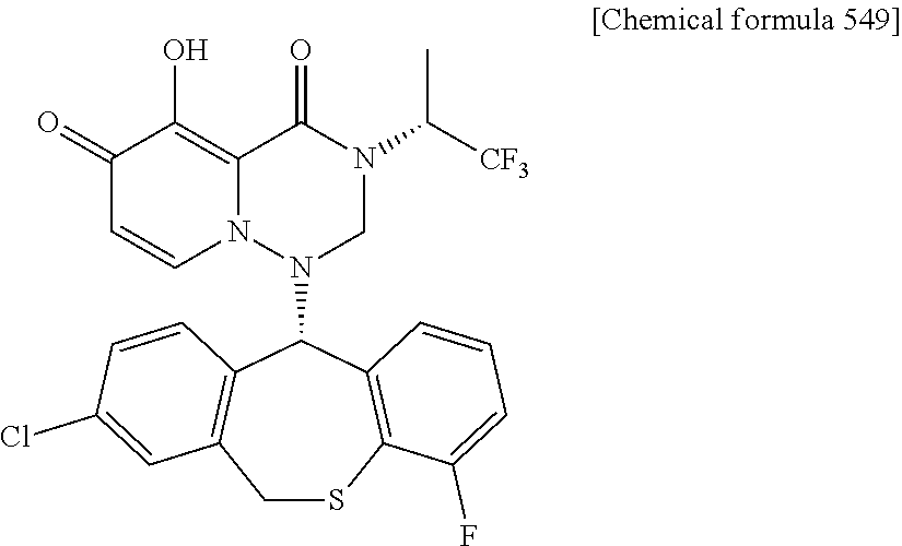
C1(=O)C=CN2C(=C1O)C(=O)N(C([CF3])C)CN2C1C2=C(CSC3=C1C=CC=C3F)C=C(Cl)C=C2
